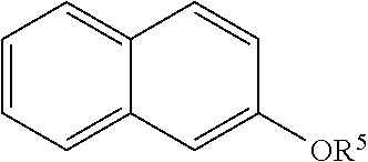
C1=CC=C2C(=C1)C=CC([OR5])=C2
